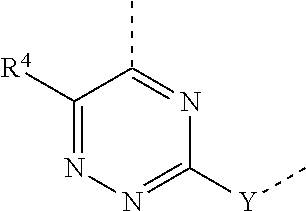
C1([R4])=NN=C([Y]C)N=C1C
